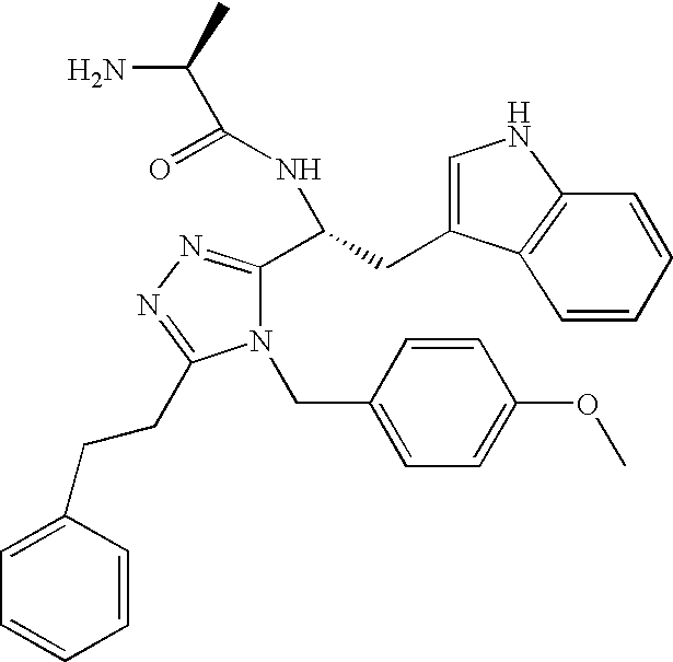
C(C(=O)NC(C1=NN=C(CCC2=CC=CC=C2)N1CC1=CC=C(OC)C=C1)CC1=CNC2=C1C=CC=C2)(N)C
